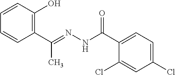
C1=CC(O)=C(C(C)=NNC(=O)C2=CC=C(Cl)C=C2Cl)C=C1
